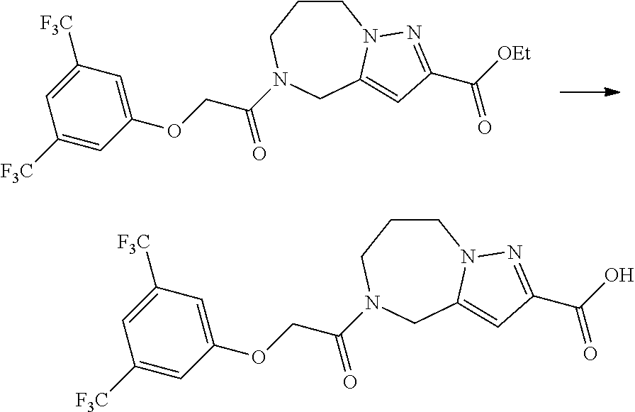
C1CCN(C(COC2=CC([F3C])=CC([F3C])=C2)=O)CC2=CC(C([OEt])=O)=NN12.C1CCN(C(COC2=CC([F3C])=CC([F3C])=C2)=O)CC2=CC(C(O)=O)=NN12
